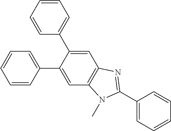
C1=C(C2=CC=CC=C2)C(C2=CC=CC=C2)=CC2=C1N(C)C(C1=CC=CC=C1)=N2
